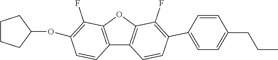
C12=C(OC3=C1C=CC(C1=CC=C(CCC)C=C1)=C3F)C(F)=C(OC1CCCC1)C=C2
